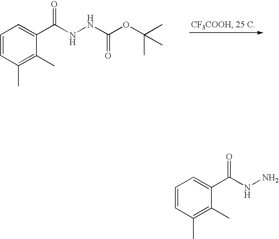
C1=CC(C)=C(C)C(C(=O)NNC(OC(C)(C)C)=O)=C1.C1=CC(C)=C(C)C(C(=O)NN)=C1
